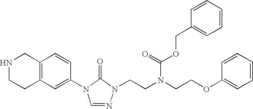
C12=C(C=C(N3C=NN(CCN(CCOC4=CC=CC=C4)C(=O)OCC4=CC=CC=C4)C3=O)C=C1)CCNC2
